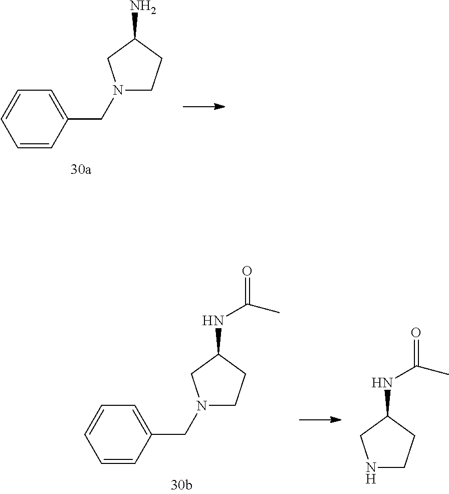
C1=CC=CC(CN2CCC(N)C2)=C1.C1=CC=CC(CN2CCC(NC(=O)C)C2)=C1.N1CCC(NC(=O)C)C1
